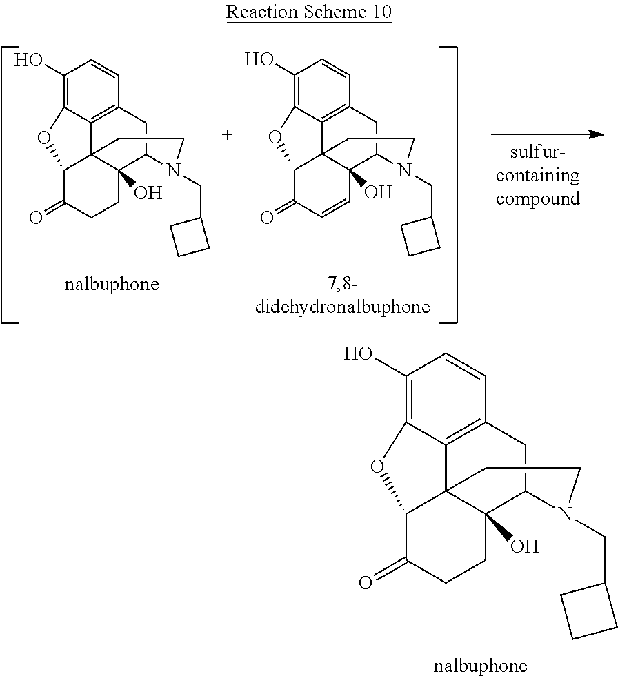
C1(O)=C2C3=C(C=C1)CC1C4(O)C3(C(C(=O)CC4)O2)CCN1CC1CCC1.C1(O)=C2C3=C(C=C1)CC1C4(O)C3(C(C(=O)CC4)O2)CCN1CC1CCC1.C1(O)=C2C3=C(C=C1)CC1C4(O)C3(C(C(=O)C=C4)O2)CCN1CC1CCC1
